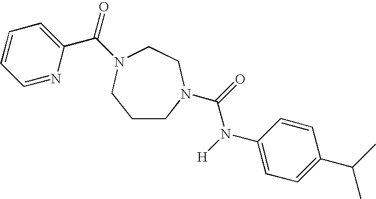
C1CN(C(=O)N([H])C2=CC=C(C(C)C)C=C2)CCN(C(=O)C2=CC=CC=N2)C1
